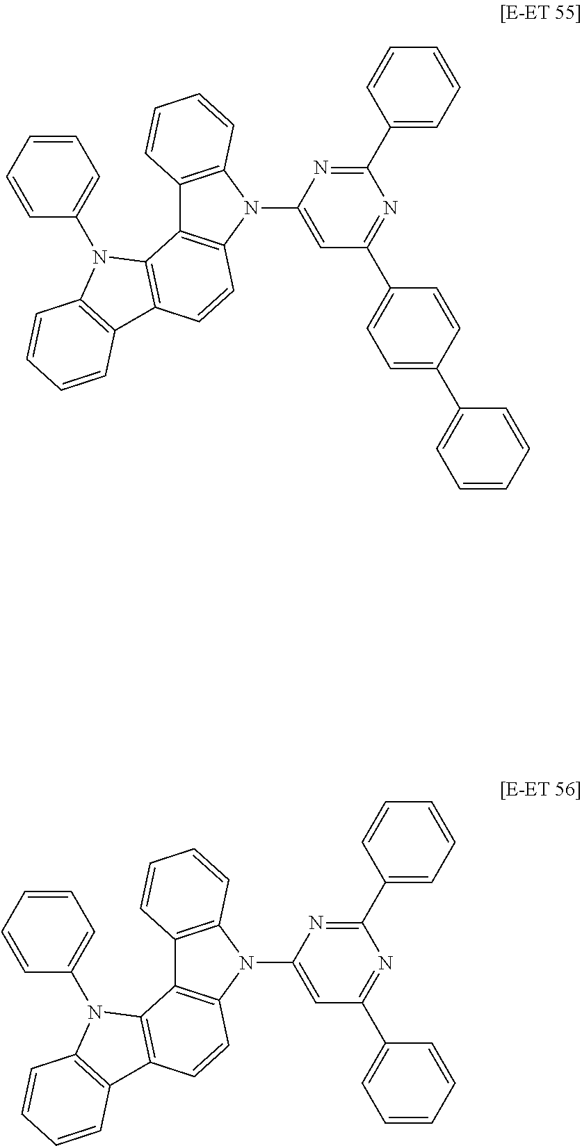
C1=C(N2C3=C(C4=C2C=CC2=C4N(C4=CC=CC=C4)C4=C2C=CC=C4)C=CC=C3)N=C(C2=CC=CC=C2)N=C1C1=CC=C(C2=CC=CC=C2)C=C1.C1=C(N2C3=C(C4=C2C=CC2=C4N(C4=CC=CC=C4)C4=C2C=CC=C4)C=CC=C3)N=C(C2=CC=CC=C2)N=C1C1=CC=CC=C1
